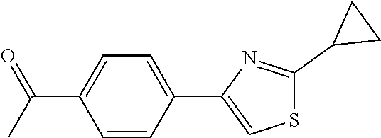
C1=CC(C2=CSC(C3CC3)=N2)=CC=C1C(C)=O
